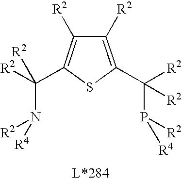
C1([R2])=C(C([R2])(P([R2])[R4])[R2])SC(C([R2])(N([R2])[R4])[R2])=C1[R2]
